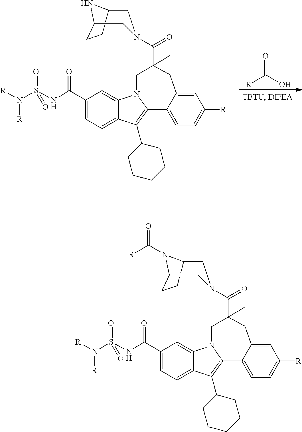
O=C(O)[R].C1(C(NS(N([R])[R])(=O)=O)=O)=CC=C2C(=C1)N1C(=C2C2CCCCC2)C2=CC=C([R])C=C2C2CC2(C(=O)N2CC3CCC(C2)N3)C1.C1(C(NS(N([R])[R])(=O)=O)=O)=CC=C2C(=C1)N1C(=C2C2CCCCC2)C2=CC=C([R])C=C2C2CC2(C(=O)N2CC3CCC(C2)N3C([R])=O)C1
